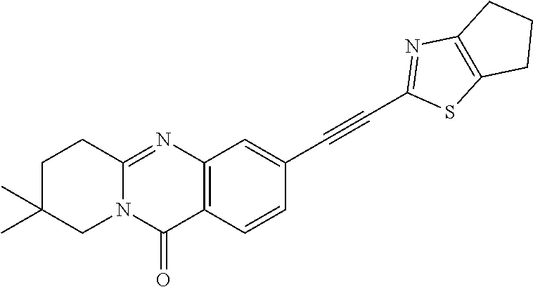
C12=NC3=C(C(=O)N1CC(C)(C)CC2)C=CC(C#CC1=NC2=C(S1)CCC2)=C3
